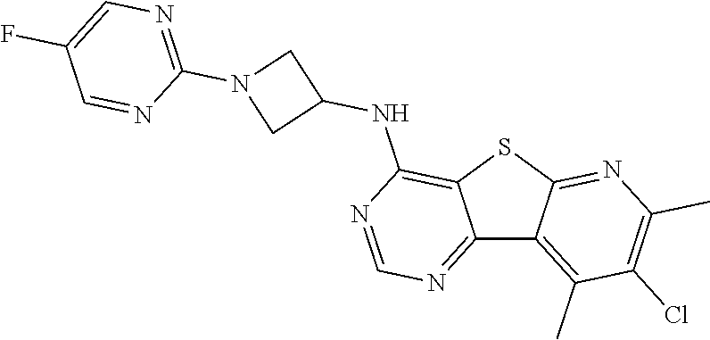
C12=NC=NC(NC3CN(C4=NC=C(F)C=N4)C3)=C1SC1=NC(C)=C(Cl)C(C)=C21
